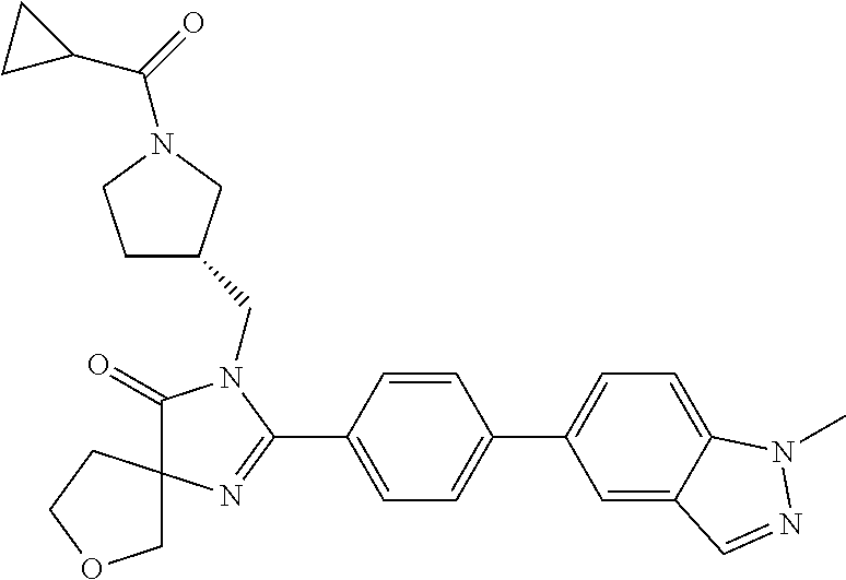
C1(=O)N(CC2CCN(C(=O)C3CC3)C2)C(C2=CC=C(C3=CC=C4C(=C3)C=NN4C)C=C2)=NC12COCC2
